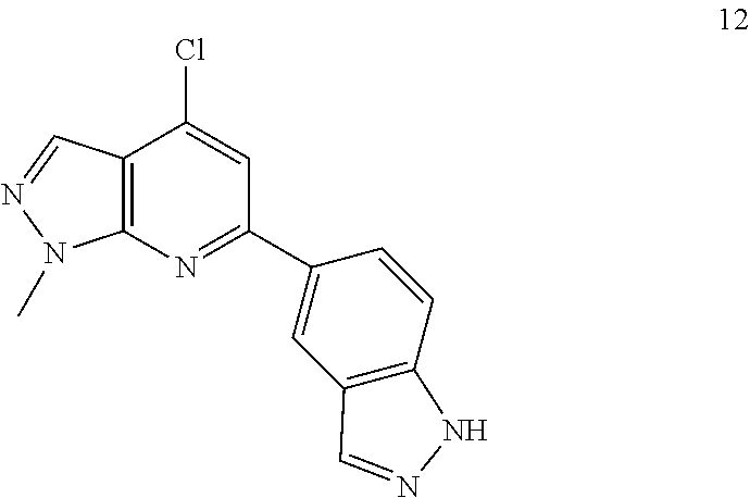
C12=C(N=C(C3=CC4=C(C=C3)NN=C4)C=C1Cl)N(C)N=C2
